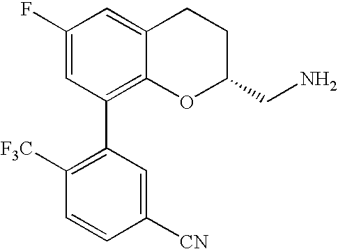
C1(F)=CC(C2=C([F3C])C=CC([CN])=C2)=C2C(=C1)CCC(CN)O2
